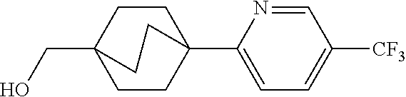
C1=NC(C23CCC(CO)(CC2)CC3)=CC=C1[CF3]
